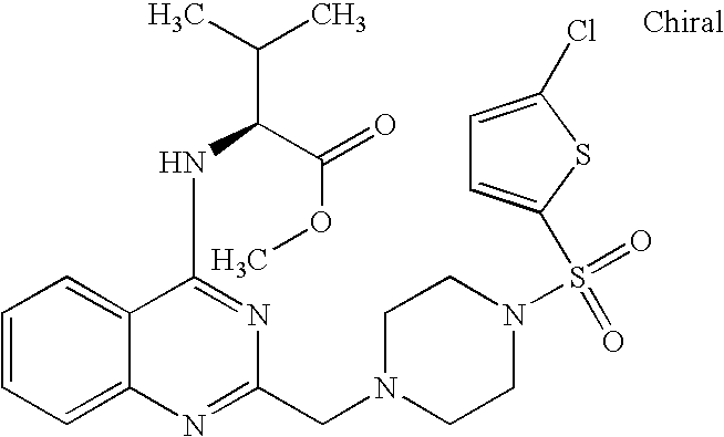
C1=CC=C2C(=C1)C(NC(C(OC)=O)C(C)C)=NC(CN1CCN(S(C3=CC=C(Cl)S3)(=O)=O)CC1)=N2
